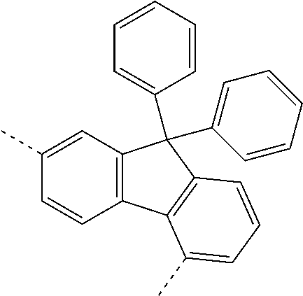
C1=C(C)C=CC2=C1C(C1=CC=CC=C1)(C1=CC=CC=C1)C1=C2C(C)=CC=C1
